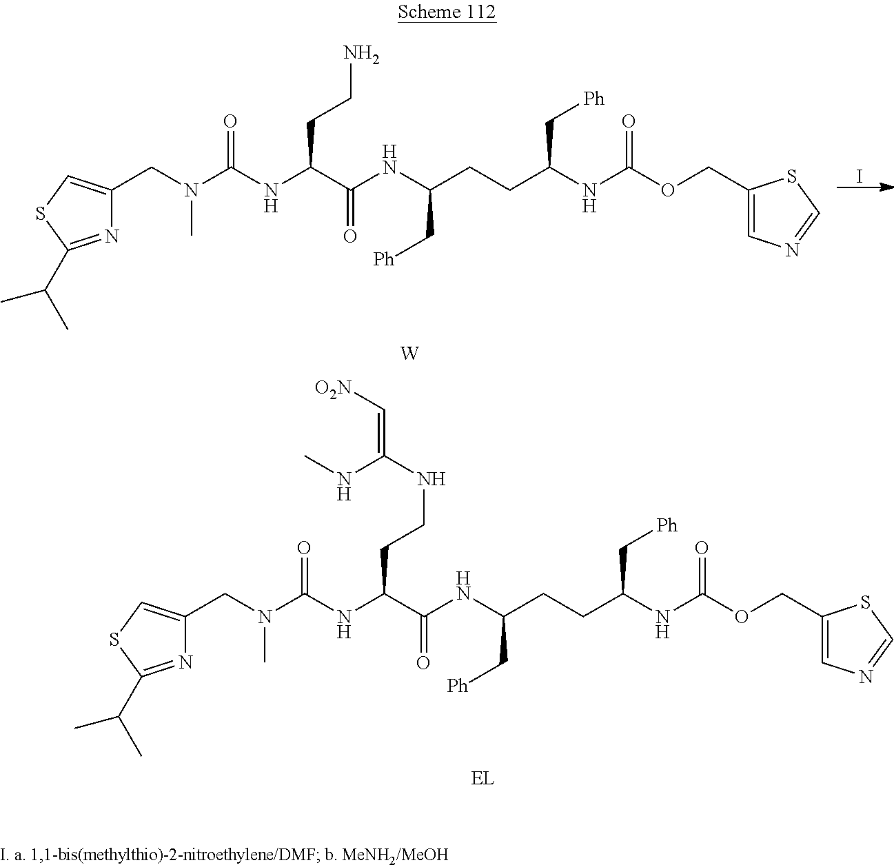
N1=C(C(C)C)SC=C1CN(C)C(NC(C(NC(C[Ph])CCC(NC(OCC1=CN=CS1)=O)C[Ph])=O)CCN)=O.[W].I.N1=C(C(C)C)SC=C1CN(C)C(NC(C(NC(C[Ph])CCC(NC(OCC1=CN=CS1)=O)C[Ph])=O)CCNC(NC)=C[O2N])=O.[EL]
